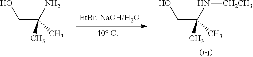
[40 C].C(C(N[CH2CH3])(C)C)O.C(C(N)(C)C)O
